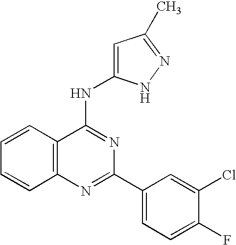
C12=C(N=C(C3=CC=C(F)C(Cl)=C3)N=C1NC1=CC(C)=NN1)C=CC=C2
